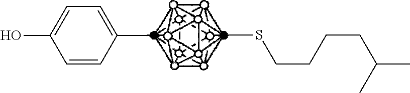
C1=CC(C)=CC=C1O.CSCCCCC(C)C
